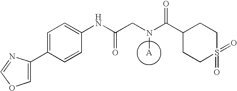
[A]N(CC(NC1=CC=C(C2=COC=N2)C=C1)=O)C(C1CCS(=O)(=O)CC1)=O
